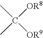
CC(C)([OR8])[OR9]
